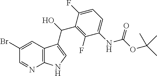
C1(Br)=CC2=C(N=C1)NC=C2C(C1=C(F)C(NC(OC(C)(C)C)=O)=CC=C1F)O
